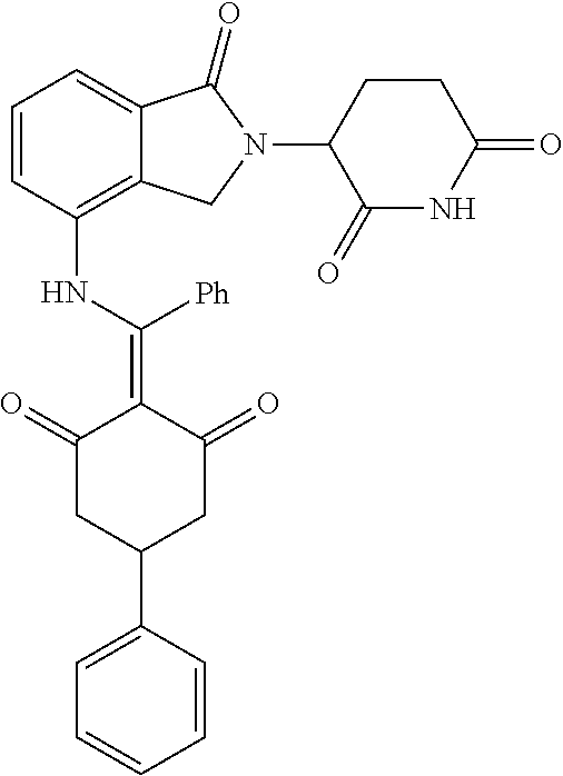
C1(NC(=C2C(=O)CC(C3=CC=CC=C3)CC2=O)[Ph])=C2C(=CC=C1)C(=O)N(C1C(=O)NC(=O)CC1)C2
